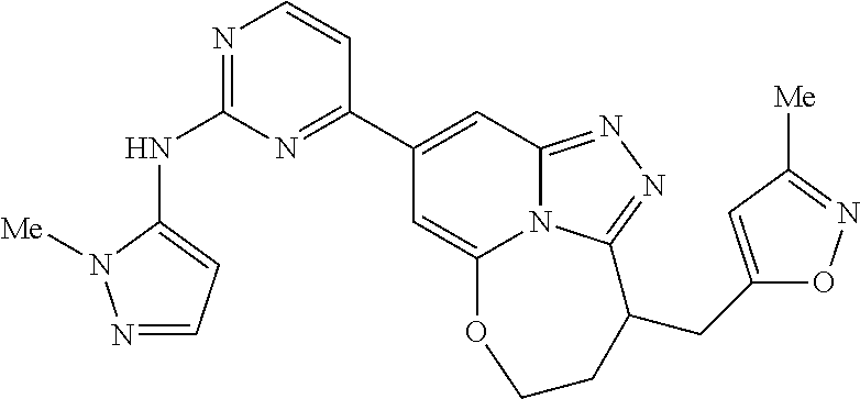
N1=C(NC2=CC=NN2[Me])N=C(C2=CC3=NN=C4N3C(=C2)OCCC4CC2=CC([Me])=NO2)C=C1
